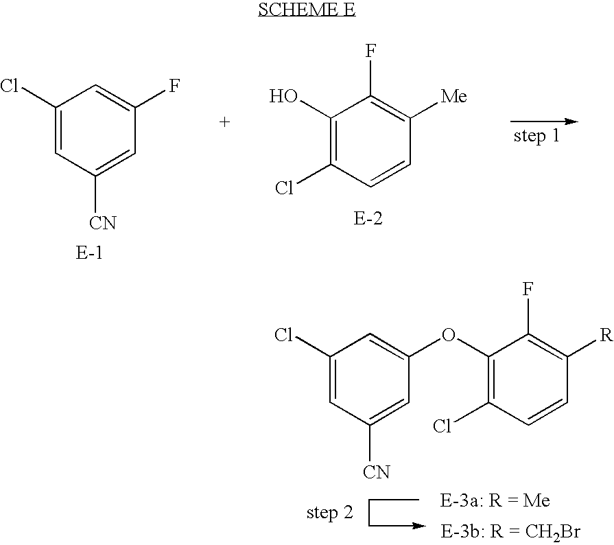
C1=C([CN])C=C(Cl)C=C1F.OC1=C(Cl)C=CC([Me])=C1F.C1=C([CN])C=C(Cl)C=C1OC1=C(Cl)C=CC([R])=C1F
